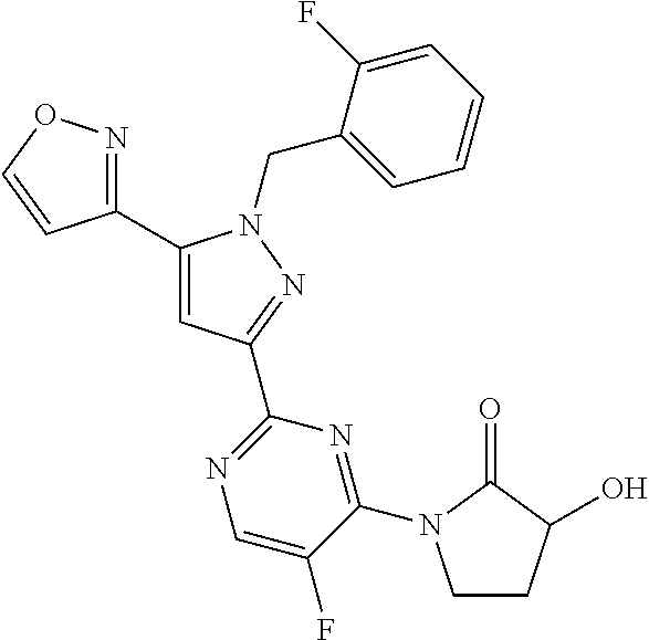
C1(C2=NOC=C2)=CC(C2=NC=C(F)C(N3CCC(O)C3=O)=N2)=NN1CC1=CC=CC=C1F
